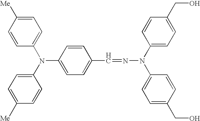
C1(N(C2=CC=C([Me])C=C2)C2=CC=C([Me])C=C2)=CC=C(C=NN(C2=CC=C(CO)C=C2)C2=CC=C(CO)C=C2)C=C1
